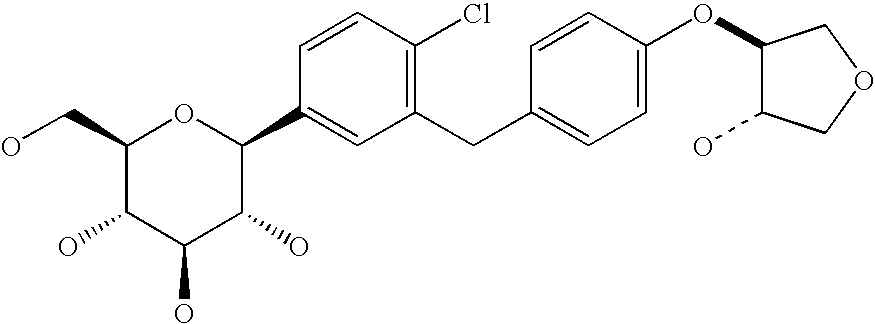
C1(CO)C(O)C(O)C(O)C(C2=CC(CC3=CC=C(OC4C(O)COC4)C=C3)=C(Cl)C=C2)O1
